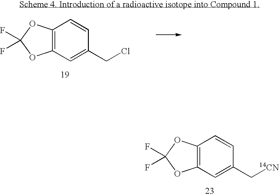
C12=C(C=C(C[14CN])C=C1)OC(F)(F)O2.C12=C(C=C(CCl)C=C1)OC(F)(F)O2
